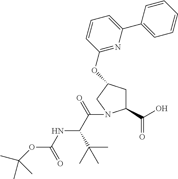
C1C(C(O)=O)N(C(C(NC(=O)OC(C)(C)C)C(C)(C)C)=O)CC1OC1=NC(C2=CC=CC=C2)=CC=C1
